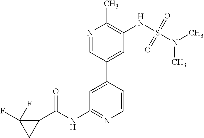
C1=C(C2=CC(NS(N(C)C)(=O)=O)=C(C)N=C2)C=CN=C1NC(C1C(F)(F)C1)=O
